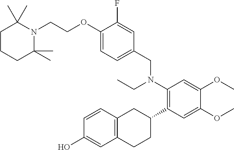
C1(O)=CC2=C(C=C1)CC(C1=C(N(CC3=CC=C(OCCN4C(C)(C)CCCC4(C)C)C(F)=C3)CC)C=C(OC)C(OC)=C1)CC2
